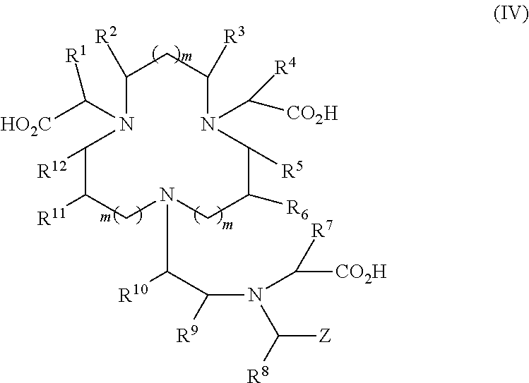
C1([R2])N(C([HO2C])[R1])C([R12])C([R11])CN(C([R10])C(N(C([R8])[Z])C([CO2H])[R7])[R9])CC([R6])C([R5])N(C([R4])[CO2H])C([R3])C1
